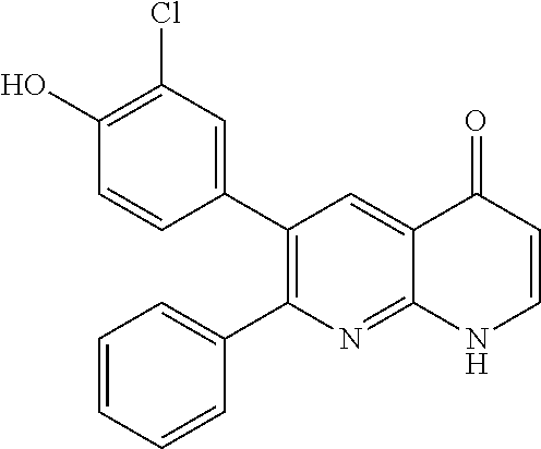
C1(O)=C(Cl)C=C(C2=C(C3=CC=CC=C3)N=C3C(=C2)C(=O)C=CN3)C=C1
